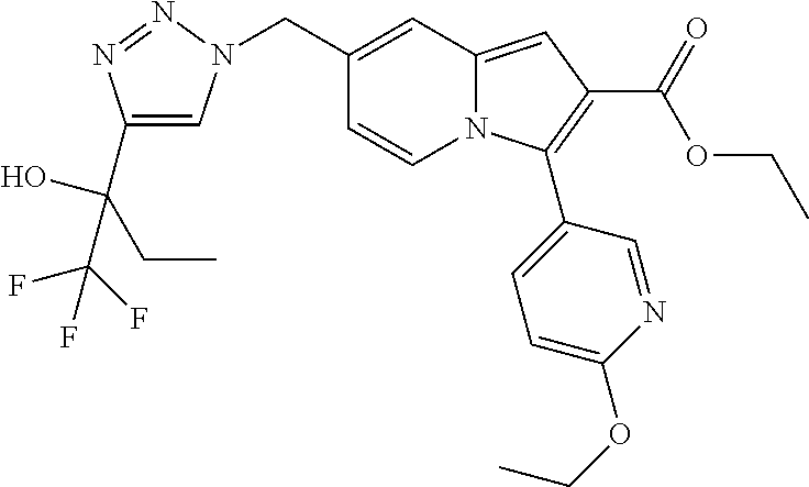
C1(CN2C=C(C(O)(CC)C(F)(F)F)N=N2)=CC2=CC(C(OCC)=O)=C(C3=CC=C(OCC)N=C3)N2C=C1
